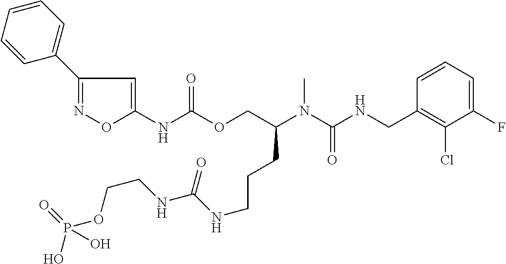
C1=CC(CNC(N(C(COC(NC2=CC(C3=CC=CC=C3)=NO2)=O)CCCNC(=O)NCCOP(O)(=O)O)C)=O)=C(Cl)C(F)=C1
